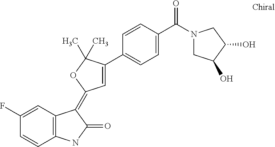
C1=CC2=C(C=C1F)C(=C1C=C(C3=CC=C(C(N4CC(O)C(O)C4)=O)C=C3)C(C)(C)O1)C(=O)N2
